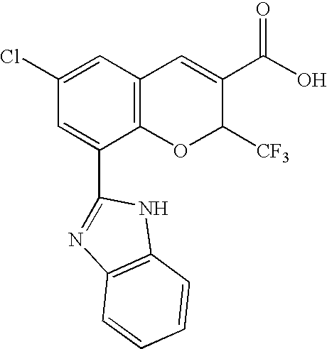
C1(C2=NC3=C(N2)C=CC=C3)=CC(Cl)=CC2=C1OC([CF3])C(C(O)=O)=C2
